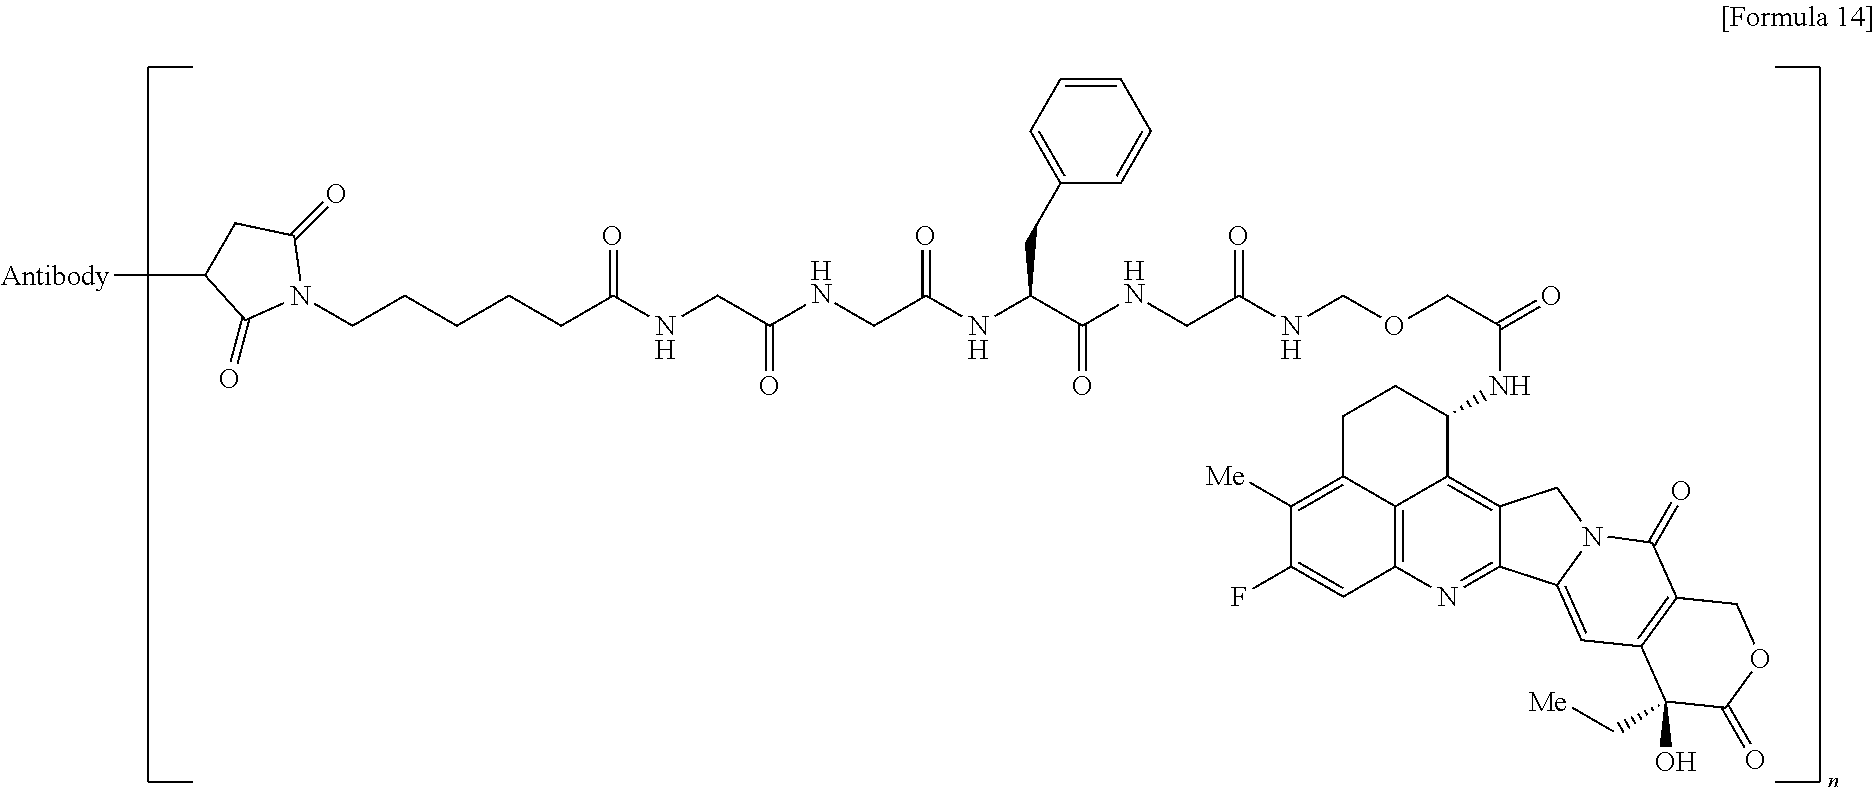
C12=C3N=C4C(=C1C(NC(=O)COCNC(CNC(C(NC(CNC(CNC(CCCCCN1C(=O)CC([Antibody])C1=O)=O)=O)=O)CC1=CC=CC=C1)=O)=O)CCC2=C([Me])C(F)=C3)CN1C4=CC2=C(C1=O)COC(=O)C2(O)C[Me]
